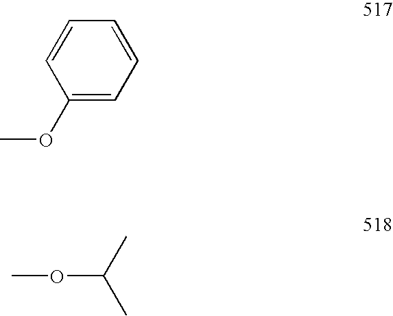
C1(OC)=CC=CC=C1.COC(C)C
